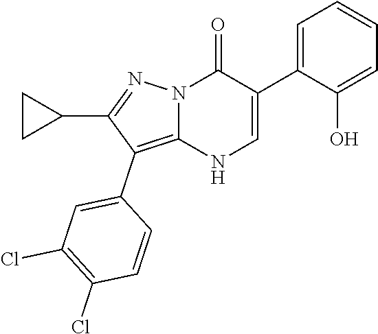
O=C1N2C(=C(C3=CC(Cl)=C(Cl)C=C3)C(C3CC3)=N2)NC=C1C1=CC=CC=C1O
